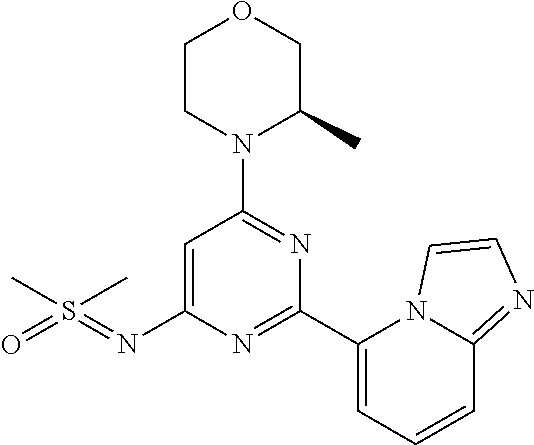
O1CCN(C2=NC(C3=CC=CC4=NC=CN34)=NC(N=S(=O)(C)C)=C2)C(C)C1
